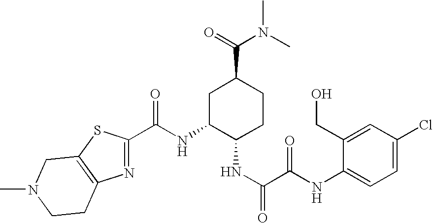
C(NC1C(NC(C(=O)NC2=CC=C(Cl)C=C2CO)=O)CCC(C(N(C)C)=O)C1)(=O)C1=NC2=C(S1)CN(C)CC2
